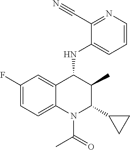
C1(C#N)=NC=CC=C1NC1C(C)C(C2CC2)N(C(=O)C)C2=CC=C(F)C=C12
